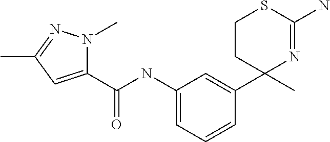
C1(NC(C2=CC(C)=NN2C)=O)=CC=CC(C2(C)N=C(N)SCC2)=C1
